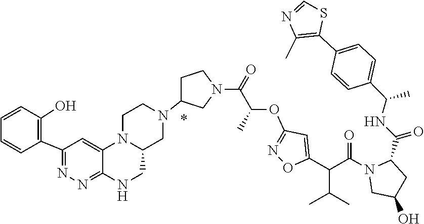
C1(C)=C(C2=CC=C(C(NC(C3N(C(C(C4=CC(OC(C(N5CCC(N6CC7CNC8=NN=C(C9=C(O)C=CC=C9)C=C8N7CC6)C5)=O)C)=NO4)C(C)C)=O)CC(O)C3)=O)C)C=C2)SC=N1
